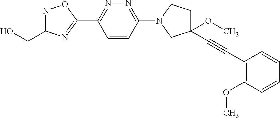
OCC1=NOC(C2=NN=C(N3CCC(OC)(C#CC4=C(OC)C=CC=C4)C3)C=C2)=N1
